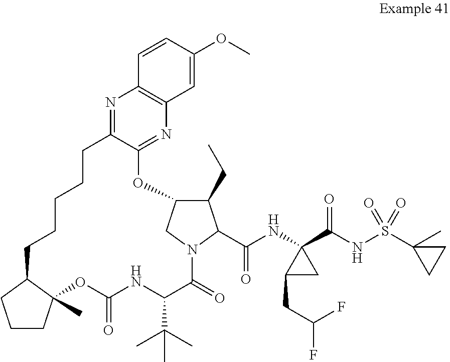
C1(CC)C2CN(C1C(NC1(C(=O)NS(=O)(=O)C3(C)CC3)C(CC(F)F)C1)=O)C(=O)C(C(C)(C)C)NC(=O)OC1(C)CCCC1CCCCCC1=NC3=C(N=C1O2)C=C(OC)C=C3
